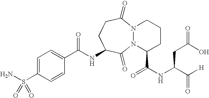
C(NC1CCC(=O)N2N(C1=O)C(C(NC(C([H])=O)CC(O)=O)=O)CCC2)(C1=CC=C(S(N)(=O)=O)C=C1)=O
